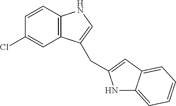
C12=CC=CC=C1C=C(CC1=CNC3=C1C=C(Cl)C=C3)N2
